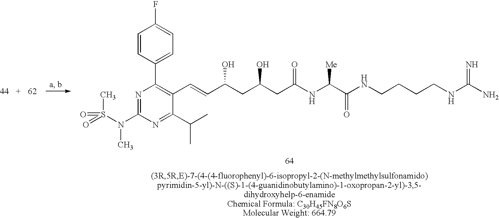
C1=CC(C2=C(C=CC(CC(CC(NC(C(NCCCCNC(N)=N)=O)[Me])=O)O)O)C(C(C)C)=NC(N(S(C)(=O)=O)C)=N2)=CC=C1F
